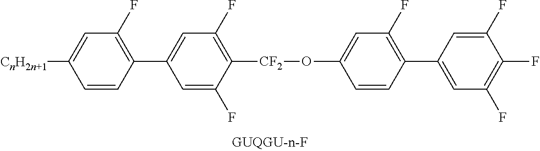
C1([CnH2n+1])=CC(F)=C(C2=CC(F)=C([CF2]OC3=CC(F)=C(C4=CC(F)=C(F)C(F)=C4)C=C3)C(F)=C2)C=C1
